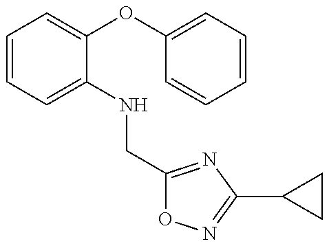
C1=CC=C(NCC2=NC(C3CC3)=NO2)C(OC2=CC=CC=C2)=C1
